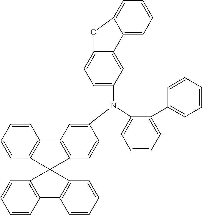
C1=CC=C(N(C2=CC3=C(C=C2)C2(C4=C3C=CC=C4)C3=C(C=CC=C3)C3=C2C=CC=C3)C2=CC=C3C(=C2)C2=CC=CC=C2O3)C(C2=CC=CC=C2)=C1
